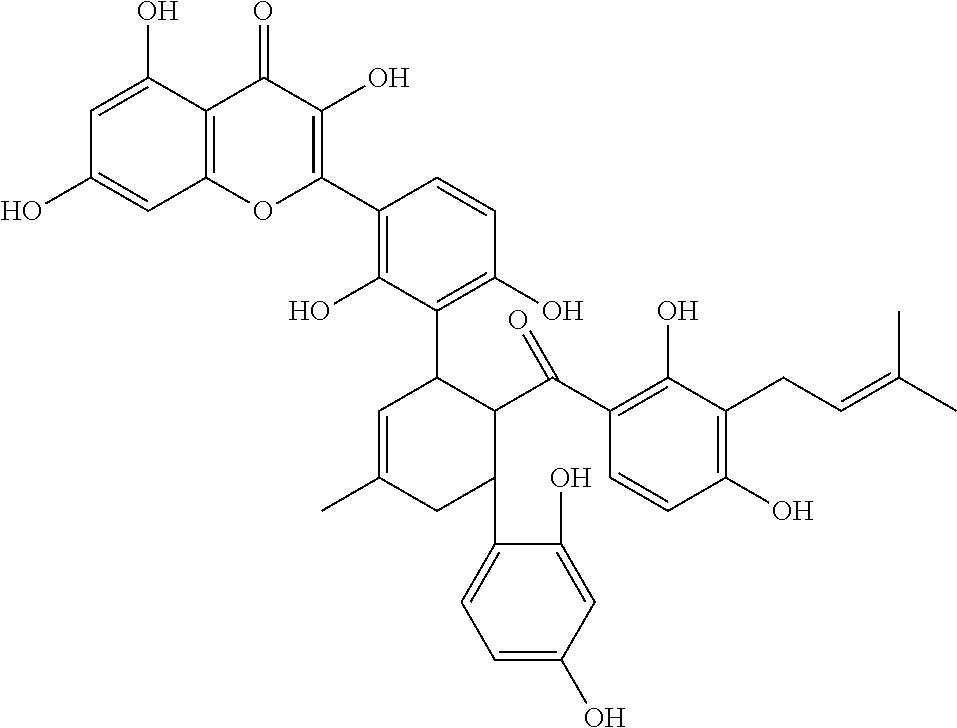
C12=C(OC(C3=C(O)C(C4C=C(C)CC(C5=CC=C(O)C=C5O)C4C(C4=C(O)C(CC=C(C)C)=C(O)C=C4)=O)=C(O)C=C3)=C(O)C1=O)C=C(O)C=C2O
